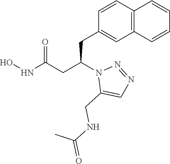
C1(CC(CC(NO)=O)N2C(CNC(=O)C)=CN=N2)=CC2=C(C=C1)C=CC=C2
